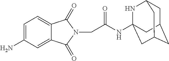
N(C(CN1C(=O)C2=CC=C(N)C=C2C1=O)=O)C12NC3CC(CC(C1)C3)C2
